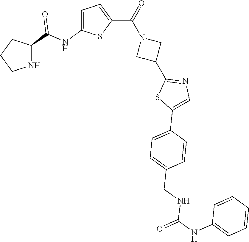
C1CNC(C(NC2=CC=C(C(=O)N3CC(C4=NC=C(C5=CC=C(CNC(NC6=CC=CC=C6)=O)C=C5)S4)C3)S2)=O)C1
